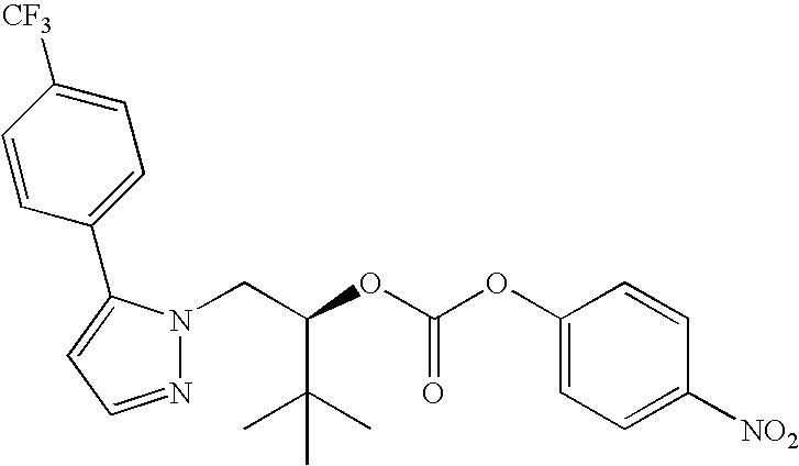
C(OC(OC1=CC=C([NO2])C=C1)=O)(C(C)(C)C)CN1N=CC=C1C1=CC=C([CF3])C=C1
